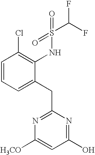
C1=CC=C(CC2=NC([H3CO])=CC(O)=N2)C(NS(C(F)F)(=O)=O)=C1Cl
